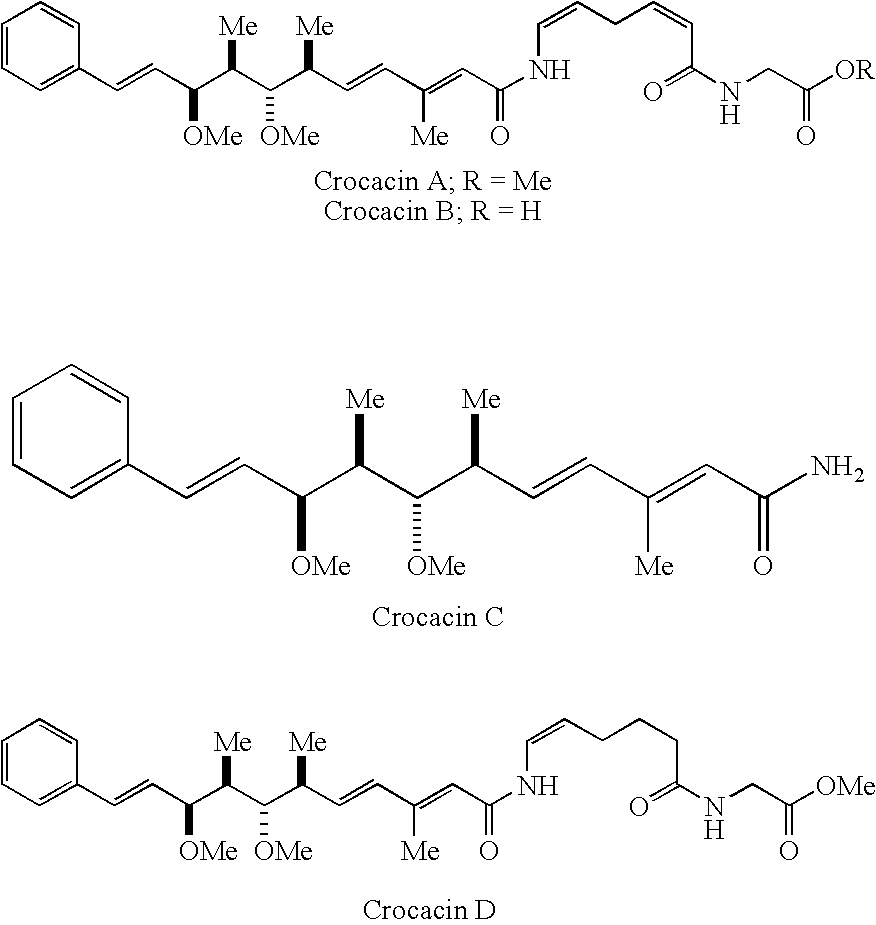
C1=CC=C(C=CC(C(C(C(C=CC(=CC(NC=CCC=CC(=O)NCC([OR])=O)=O)[Me])[Me])[OMe])[Me])[OMe])C=C1.C1=CC=C(C=CC(C(C(C(C=CC(=CC(N)=O)[Me])[Me])[OMe])[Me])[OMe])C=C1.C1=CC=C(C=CC(C(C(C(C=CC(=CC(NC=CCCCC(=O)NCC([OMe])=O)=O)[Me])[Me])[OMe])[Me])[OMe])C=C1
